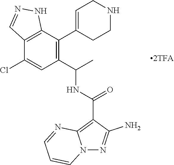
C12=C(C(C3=CCNCC3)=C(C(C)NC(C3=C4N(N=C3N)C=CC=N4)=O)C=C1Cl)NN=C2.[2TFA]
